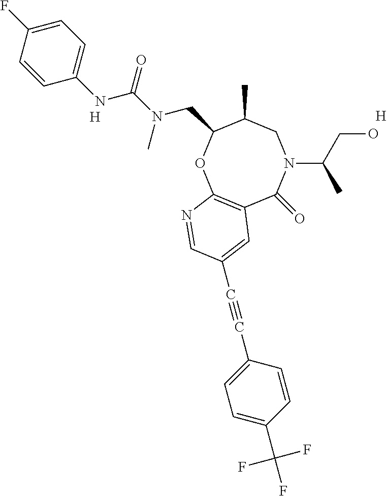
[H].[H].C12=C(OC(CN(C(=O)NC3=CC=C(F)C=C3)C)C(C)CN(C(CO)C)C1=O)N=CC(C#CC1=CC=C(C(F)(F)F)C=C1)=C2
